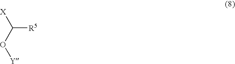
[X]C(O[Y])[R5]
